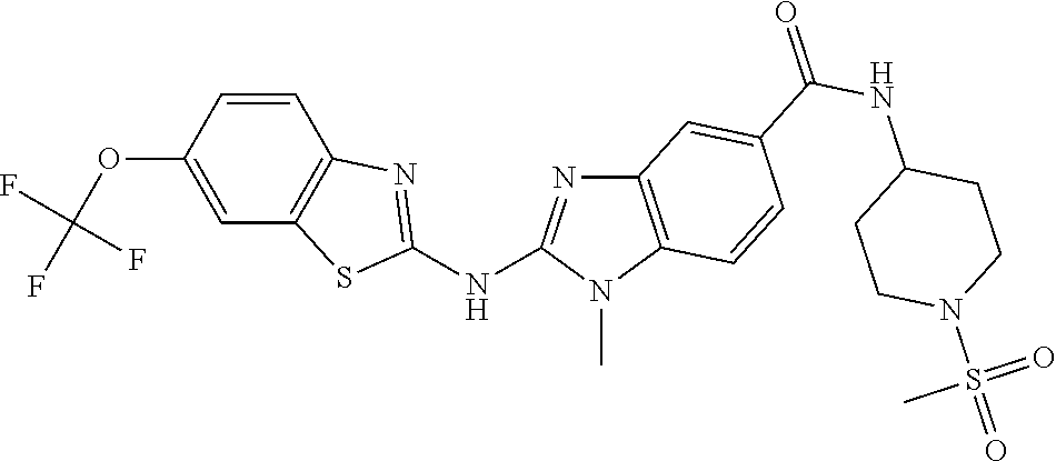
O(C1=CC2=C(C=C1)N=C(NC1=NC3=C(N1C)C=CC(C(NC1CCN(S(=O)(=O)C)CC1)=O)=C3)S2)C(F)(F)F
